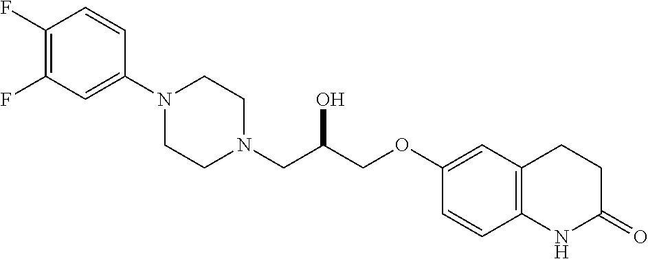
C1(F)=C(F)C=C(N2CCN(CC(COC3=CC4=C(C=C3)NC(=O)CC4)O)CC2)C=C1
